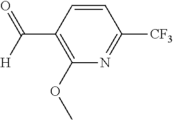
C1=CC(C(=O)[H])=C(OC)N=C1[CF3]
